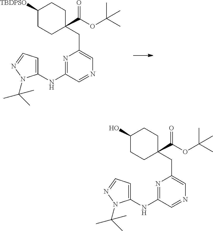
N1=C(NC2=CC=NN2C(C)(C)C)C=NC=C1CC1(C(OC(C)(C)C)=O)CCC([TBDPSO])CC1.N1=C(NC2=CC=NN2C(C)(C)C)C=NC=C1CC1(C(OC(C)(C)C)=O)CCC(O)CC1
